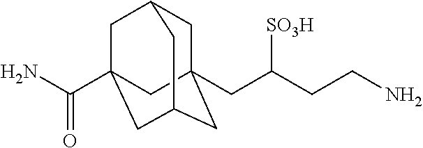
C1C2(CC(CCN)[SO3H])CC3CC(C(N)=O)(CC1C3)C2
